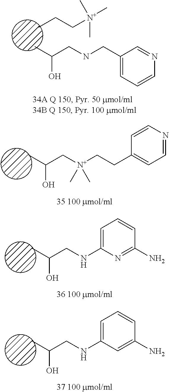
C(CNCC1=CC=CN=C1)(C)O.CCC[N+](C)(C)C.C(C[N+](CCC1=CC=NC=C1)(C)C)(C)O.C(CNC1=CC=CC(N)=N1)(C)O.C(CNC1=CC=CC(N)=C1)(C)O
